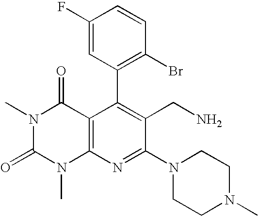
C1(C2=C(Br)C=CC(F)=C2)=C(CN)C(N2CCN(C)CC2)=NC2=C1C(=O)N(C)C(=O)N2C
